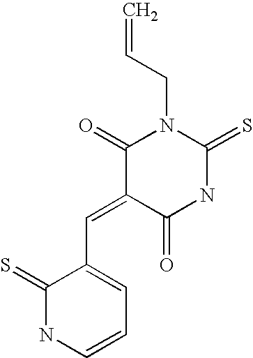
C(=C1C(=O)N(CC=C)C(=S)NC1=O)C1=CC=CNC1=S
